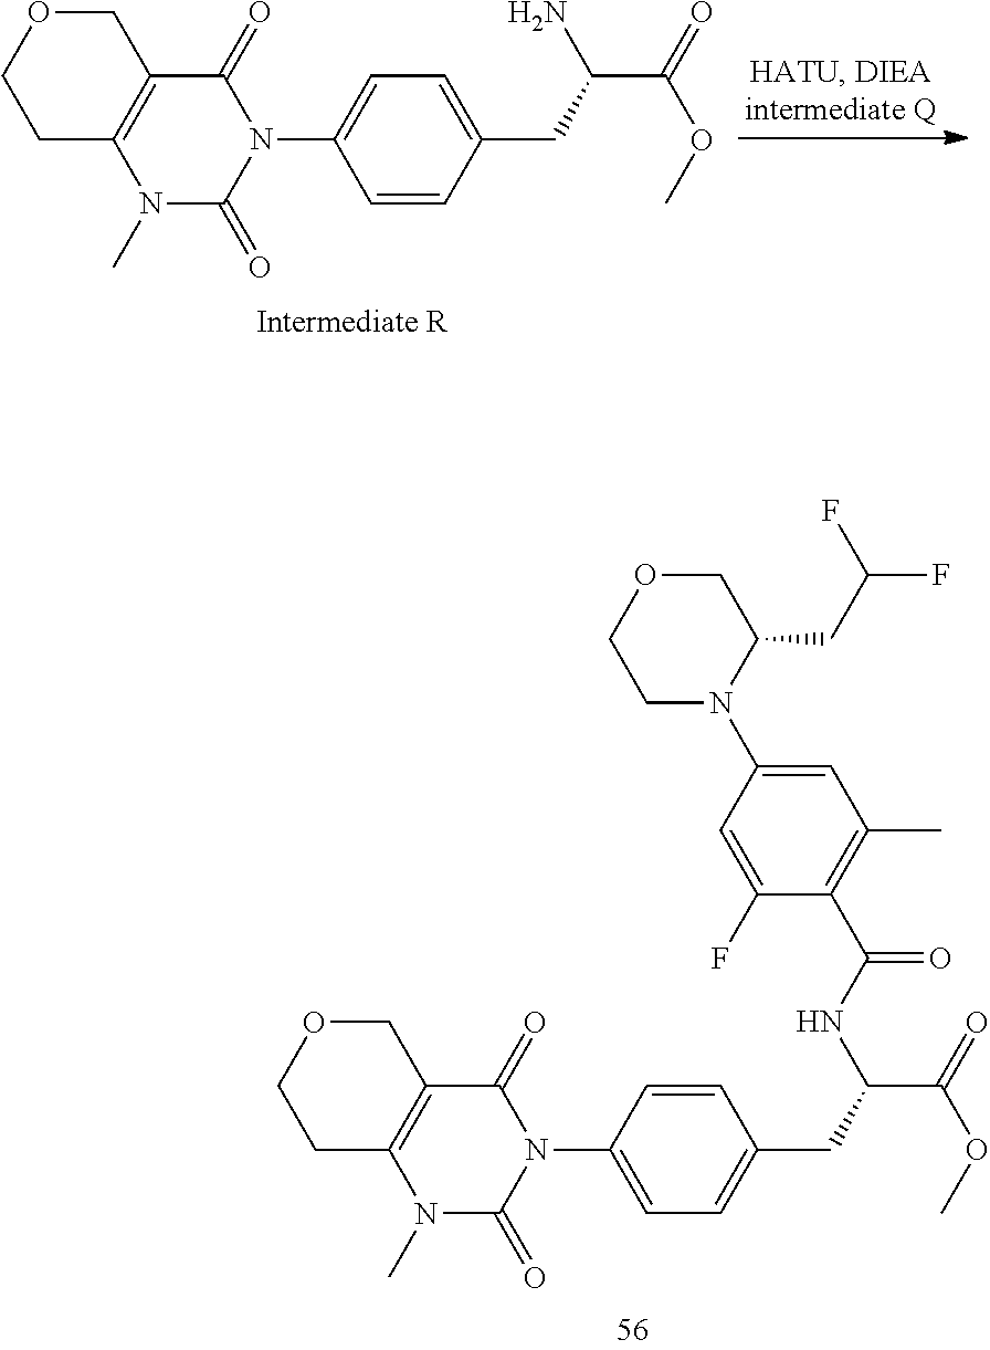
C1OCCC2=C1C(=O)N(C1=CC=C(CC(C(=O)OC)N)C=C1)C(=O)N2C.C1OCCC2=C1C(=O)N(C1=CC=C(CC(C(=O)OC)NC(=O)C3=C(C)C=C(N4C(CC(F)F)COCC4)C=C3F)C=C1)C(=O)N2C
